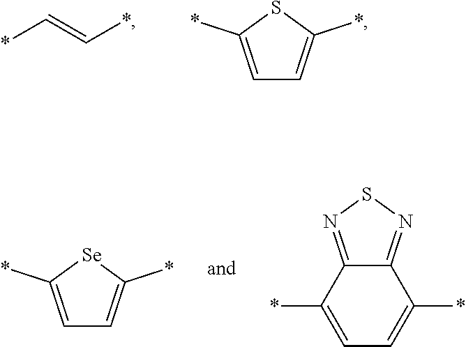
*C=C*.C1=C(*)SC(*)=C1.C1=C(*)[Se]C(*)=C1.C1=C(*)C2=NSN=C2C(*)=C1
